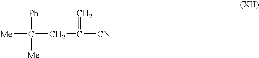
[Me]C([Ph])([Me])CC([CN])=C
